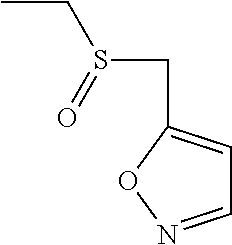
CCS(CC1=CC=NO1)=O
